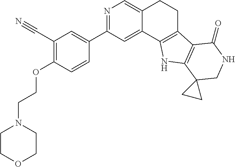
C1(C#N)=C(OCCN2CCOCC2)C=CC(C2=NC=C3C(=C2)C2=C(CC3)C3=C(N2)C2(CNC3=O)CC2)=C1
